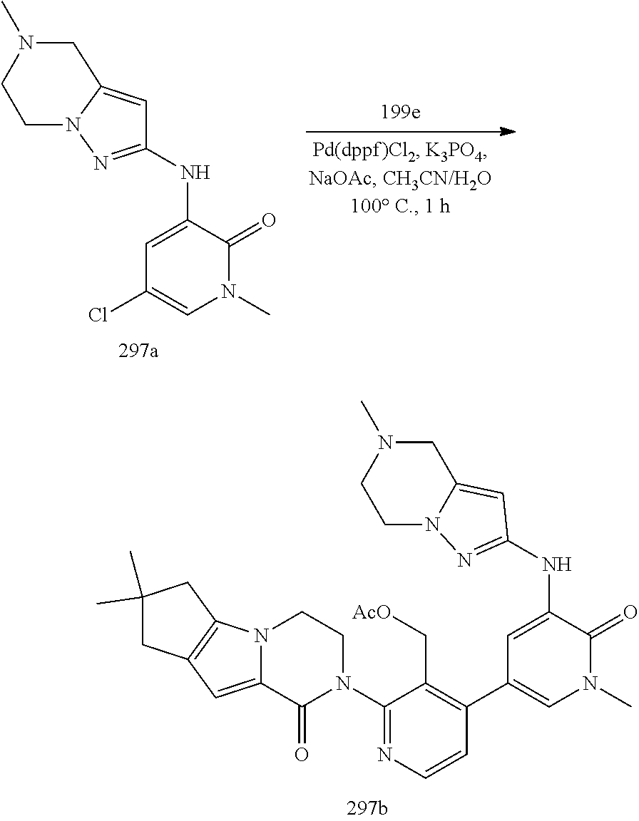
C1(NC2=CC(Cl)=CN(C)C2=O)=NN2C(=C1)CN(C)CC2.C1(N2CCN3C(=CC4=C3CC(C)(C)C4)C2=O)=NC=CC(C2=CN(C)C(=O)C(NC3=NN4C(=C3)CN(C)CC4)=C2)=C1C[AcO]
